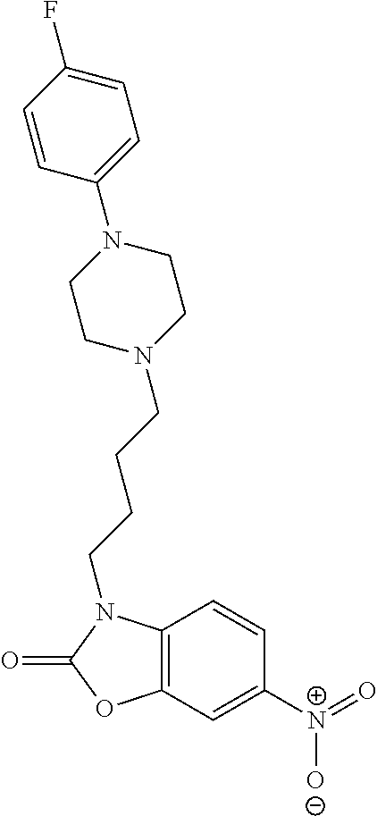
C1=CC2=C(C=C1[N+](=O)[O-])OC(=O)N2CCCCN1CCN(C2=CC=C(F)C=C2)CC1
